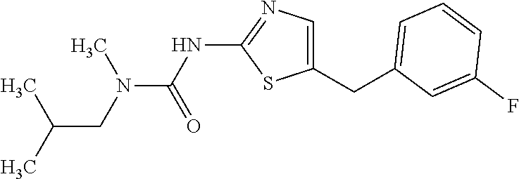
N(C(=O)NC1=NC=C(CC2=CC=CC(F)=C2)S1)(C)CC(C)C
